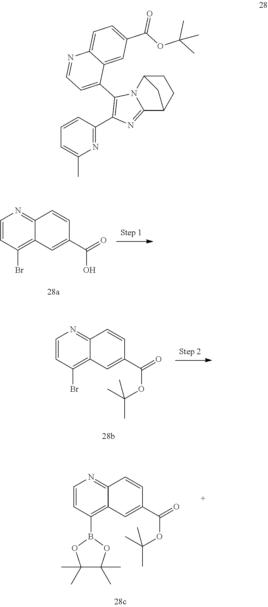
C1=CC(Br)=C2C(=N1)C=CC(C(=O)O)=C2.C1=CC(Br)=C2C(=N1)C=CC(C(=O)OC(C)(C)C)=C2.C1=CC(B2OC(C)(C)C(C)(C)O2)=C2C(=N1)C=CC(C(=O)OC(C)(C)C)=C2.N1=C(C2=C(C3=CC=NC4=CC=C(C(OC(C)(C)C)=O)C=C34)N3C(=N2)C2CCC3C2)C=CC=C1C
